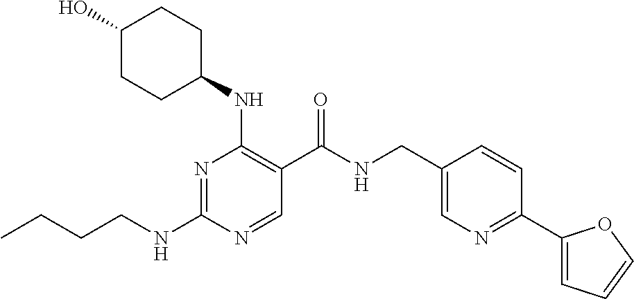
CCCCNC1=NC(NC2CCC(O)CC2)=C(C(NCC2=CN=C(C3=CC=CO3)C=C2)=O)C=N1
